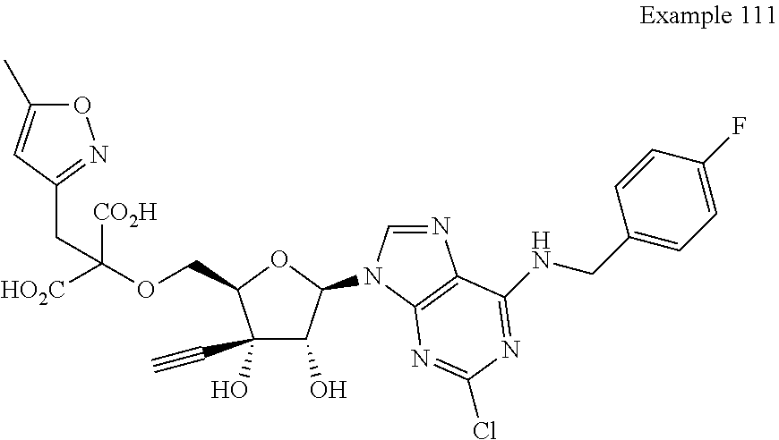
C1(C#C)(O)C(O)C(N2C=NC3=C2N=C(Cl)N=C3NCC2=CC=C(F)C=C2)OC1COC([CO2H])(CC1=NOC(C)=C1)[HO2C]
